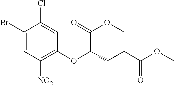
C1(Br)=CC([NO2])=C(OC(C(=O)OC)CCC(OC)=O)C=C1Cl
